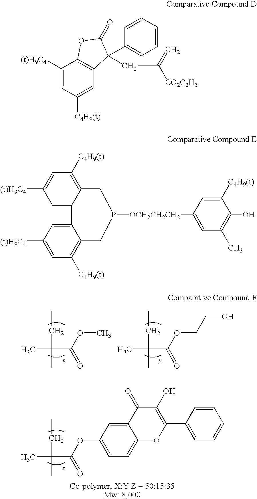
CC(C(=O)OC)(CC)C.CC(C(=O)OCCO)(CC)C.CC(C(=O)OC1=CC=C2C(=C1)C(=O)C(O)=C(C1=CC=CC=C1)O2)(CC)C.C1([(t)H9C4])=CC([C4H9(t)])=CC2=C1OC(=O)C2(C1=CC=CC=C1)CC([CO2C2H5])=C.C1=C2C(=C([C4H9(t)])C=C1[(t)H9C4])CP([OCH2CH2CH2]C1=CC(C)=C(O)C([C4H9(t)])=C1)CC1=C([C4H9(t)])C=C([(t)H9C4])C=C21
